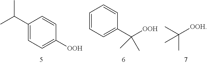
C1(C(C)C)=CC=C([OOH])C=C1.C1=CC=C(C(C)(C)[OOH])C=C1.C([OOH])(C)(C)C
